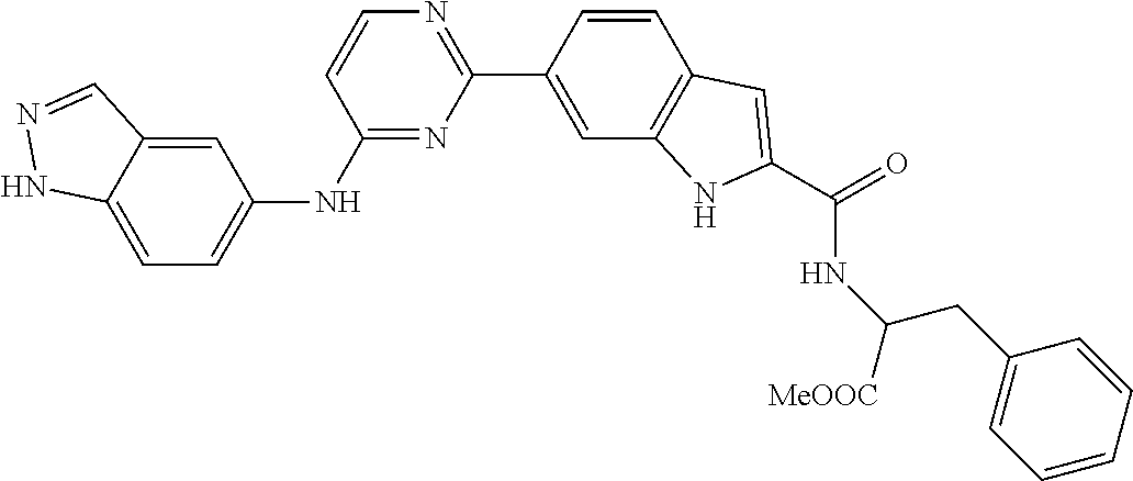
C1=CC(C2=NC=CC(NC3=CC=C4C(=C3)C=NN4)=N2)=CC2=C1C=C(C(=O)NC([MeOOC])CC1=CC=CC=C1)N2
